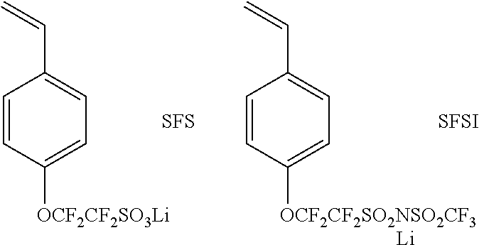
C1=CC([OCF2CF2SO3Li])=CC=C1C=C.[SFS].C1=CC([OCF2CF2SO2NSO2CF3])=CC=C1C=C.[SFSI].[Li]
